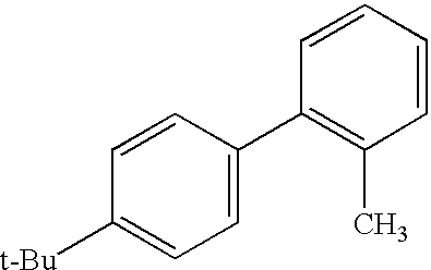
C1=CC=CC(C2=CC=C([t-Bu])C=C2)=C1C
